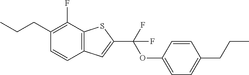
C1(CCC)=C(F)C2=C(C=C1)C=C(C(OC1=CC=C(CCC)C=C1)(F)F)S2
